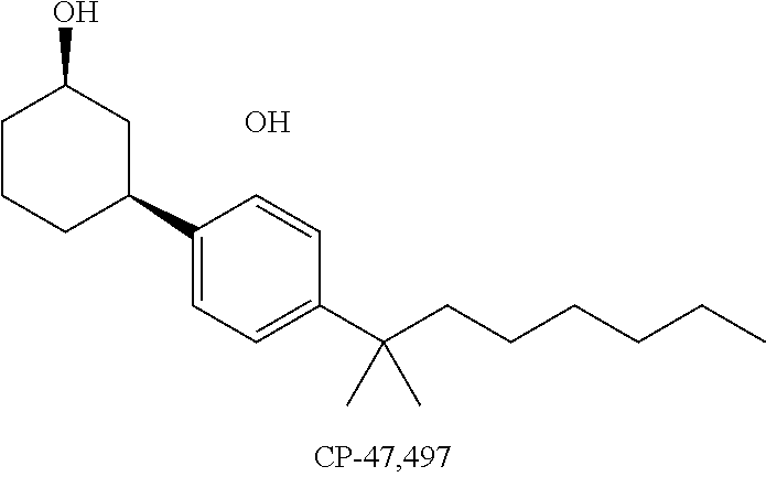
C1CCC(C2=CC=C(C(CCCCCC)(C)C)C=C2)CC1O.O
